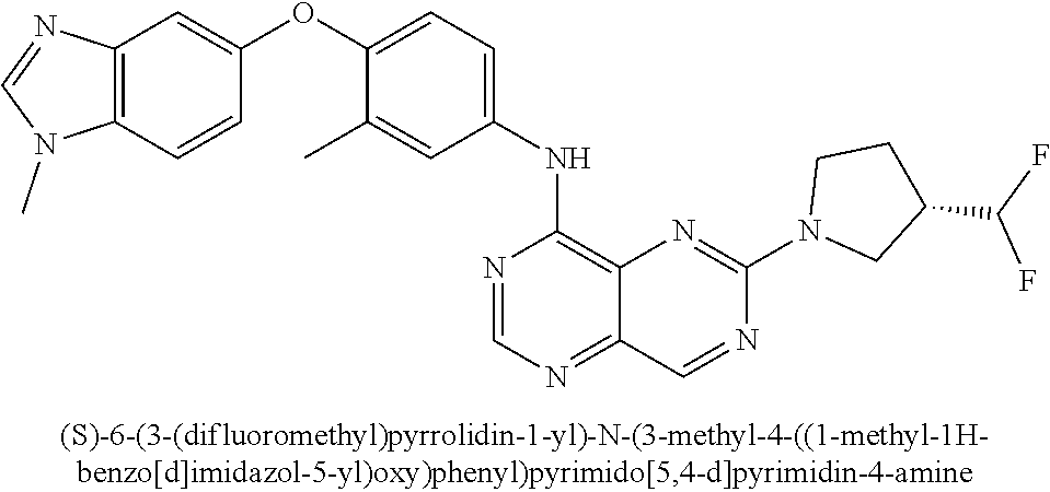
C12=C(C=CC(OC3=CC=C(NC4=C5C(=NC=N4)C=NC(N4CC(C(F)F)CC4)=N5)C=C3C)=C1)N(C)C=N2
